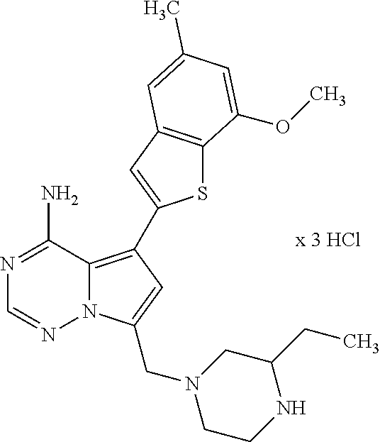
S1C2=C(C=C1C1=C3N(N=CN=C3N)C(CN3CCNC(CC)C3)=C1)C=C(C)C=C2OC
